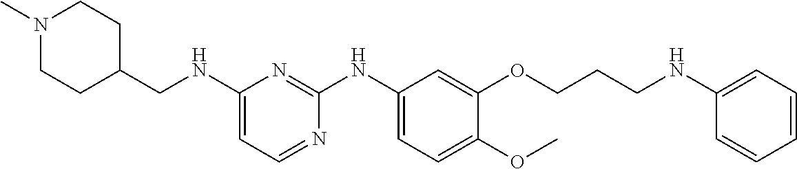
C1(NCC2CCN(C)CC2)=CC=NC(NC2=CC=C(OC)C(OCCCNC3=CC=CC=C3)=C2)=N1
